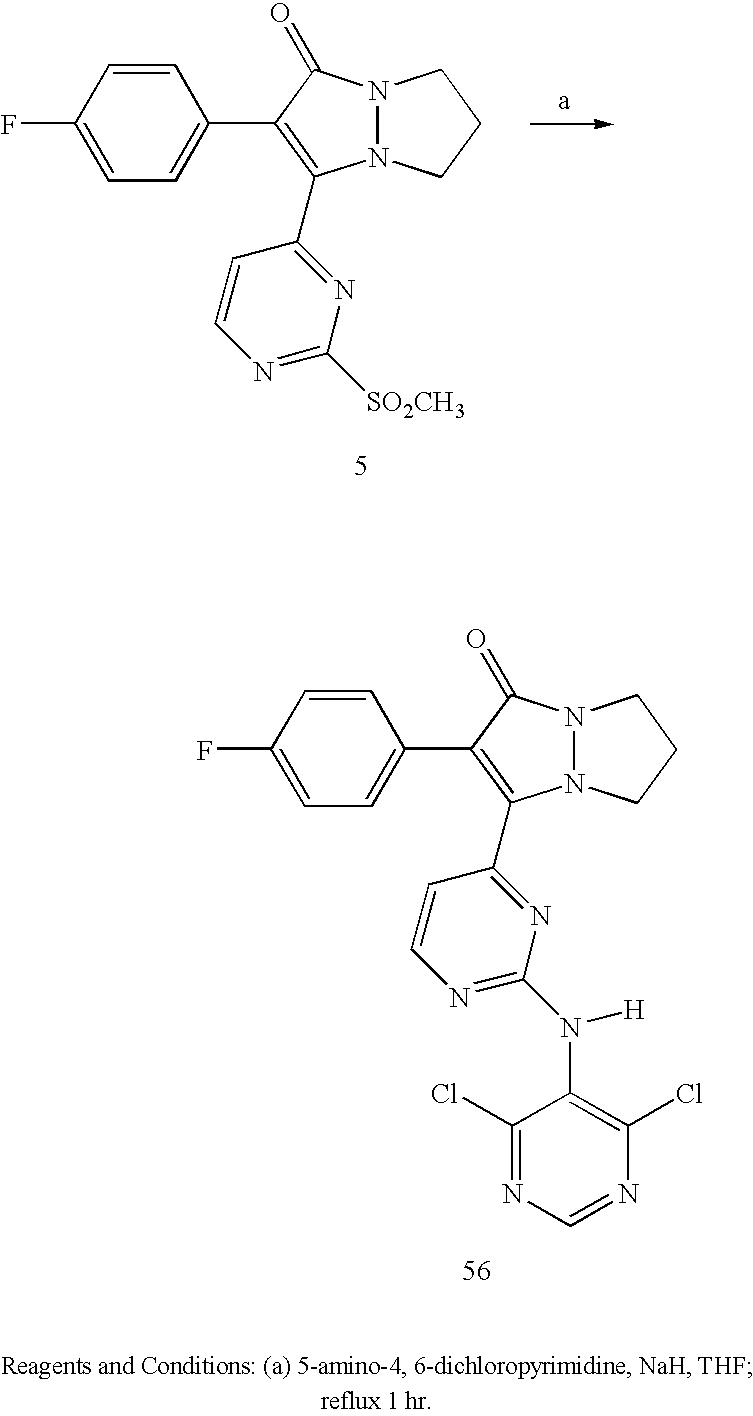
N12N(CCC1)C(C1=NC([SO2CH3])=NC=C1)=C(C1=CC=C(F)C=C1)C2=O.N12N(CCC1)C(C1=NC(N([H])C3=C(Cl)N=CN=C3Cl)=NC=C1)=C(C1=CC=C(F)C=C1)C2=O
